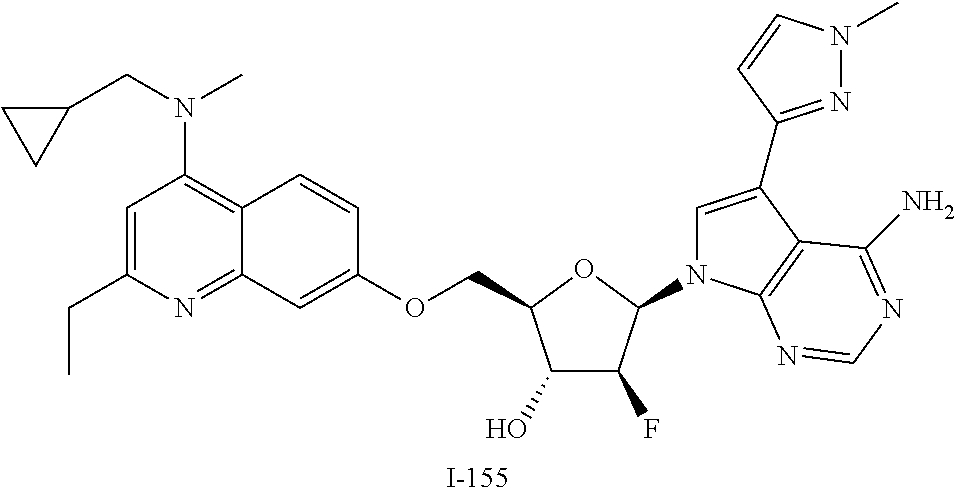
C1(O)C(F)C(N2C=C(C3=NN(C)C=C3)C3=C2N=CN=C3N)OC1COC1=CC2=NC(CC)=CC(N(CC3CC3)C)=C2C=C1
